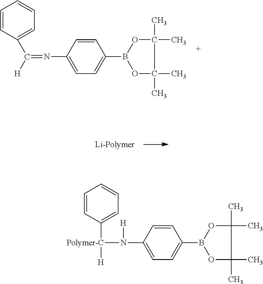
N(C1=CC=C(B2OC(C)(C)C(C)(C)O2)C=C1)=C(C1=CC=CC=C1)[H].N(C1=CC=C(B2OC(C)(C)C(C)(C)O2)C=C1)([Polymer-C](C1=CC=CC=C1)[H])[H]
